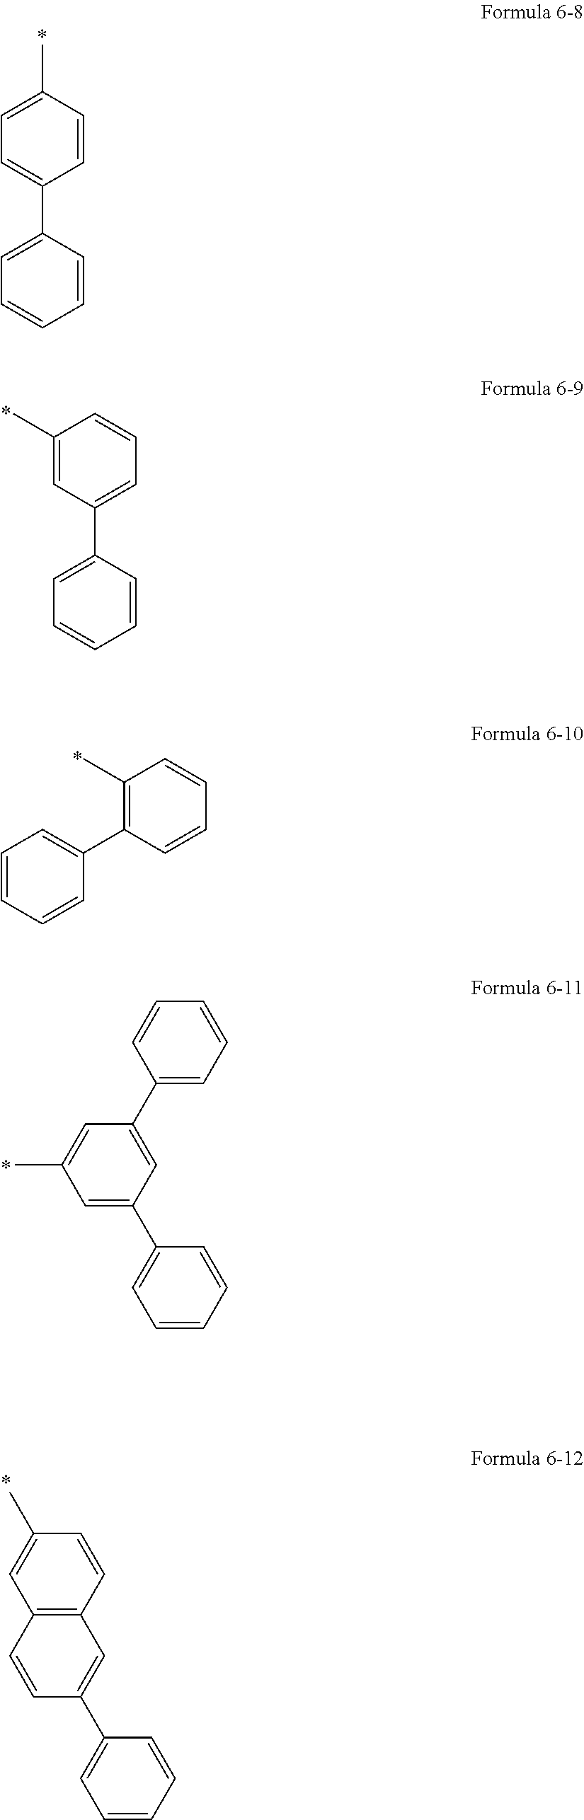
C1=CC(C)=CC=C1C1=CC=CC=C1.C1=C(C2=CC=CC=C2)C=C(C)C=C1.C1=CC=CC(C2=C(C)C=CC=C2)=C1.C1=C(C2=CC=CC=C2)C=C(C2=CC=CC=C2)C=C1C.C1=CC2=C(C=C1C1=CC=CC=C1)C=CC(C)=C2
